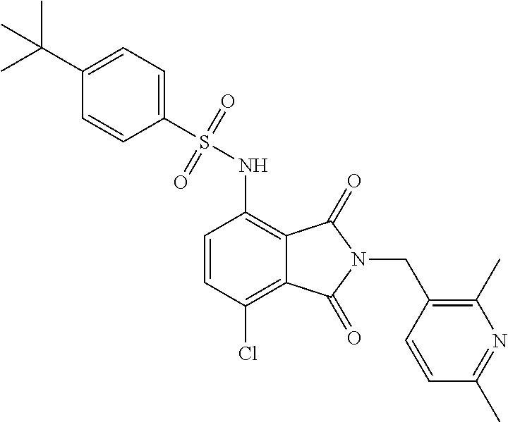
C1=CC(Cl)=C2C(=C1NS(C1=CC=C(C(C)(C)C)C=C1)(=O)=O)C(=O)N(CC1=C(C)N=C(C)C=C1)C2=O
